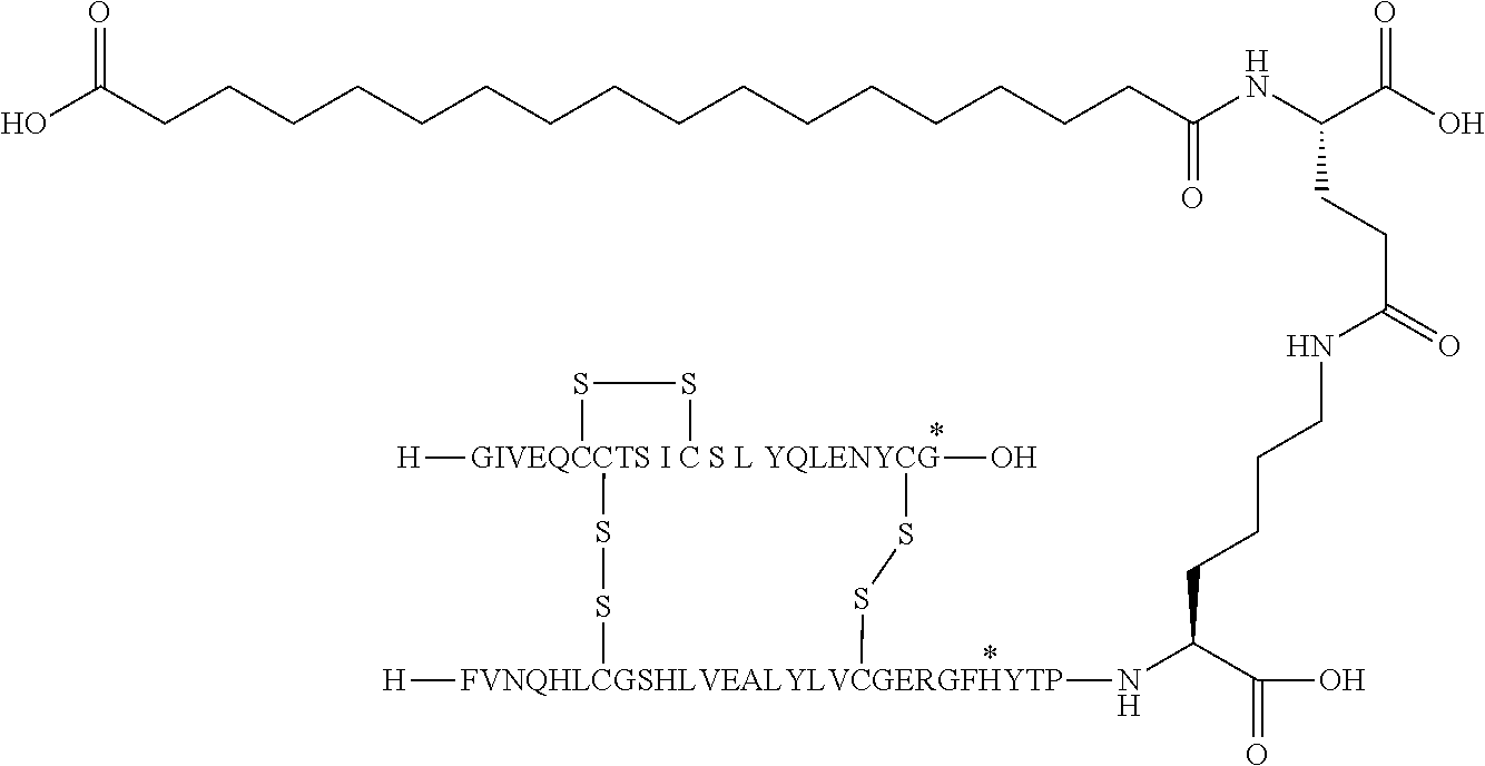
C(CCC(C(O)=O)N[FVNQHLCGSHLVEALYLVCGERGFHYTP]1([H])SS[GIVEQCCTS I C S L YQLENYCG]2([H])(O)(SS1)SS2)CNC(CCC(NC(=O)CCCCCCCCCCCCCCCCC(O)=O)C(=O)O)=O
